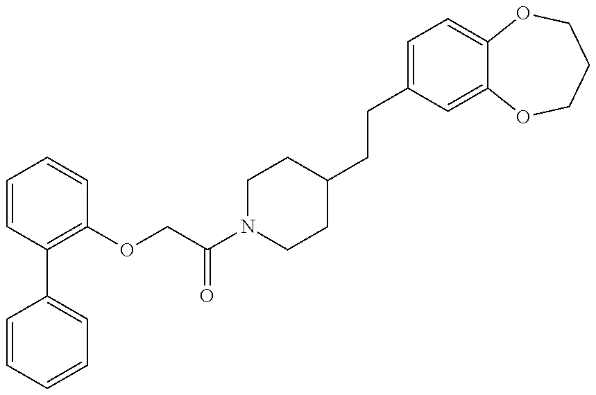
C1=CC=CC=C1C1=C(OCC(N2CCC(CCC3=CC=C4C(=C3)OCCCO4)CC2)=O)C=CC=C1
